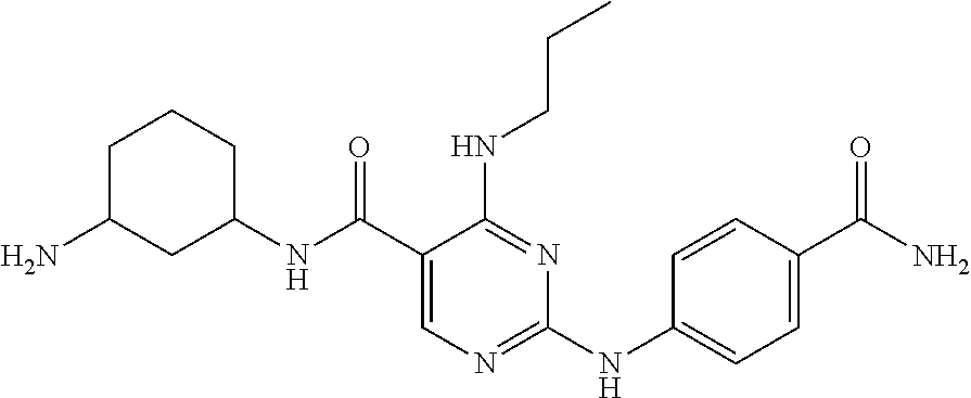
C1(NC(C2=CN=C(NC3=CC=C(C(N)=O)C=C3)N=C2NCCC)=O)CCCC(N)C1
